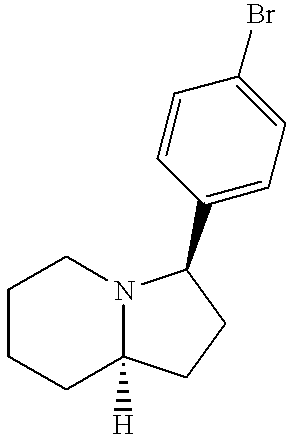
C1=CC(C2N3C([H])(CCCC3)CC2)=CC=C1Br
